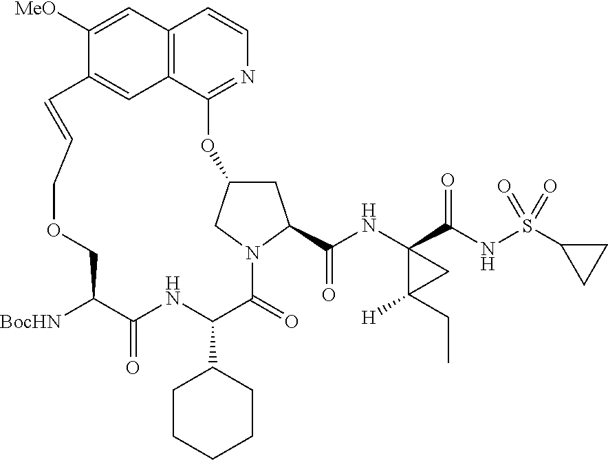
[BocHN]C1C(=O)NC(C2CCCCC2)C(=O)N2C(C(=O)NC3(C(=O)NS(C4CC4)(=O)=O)C(CC)([H])C3)CC(C2)OC2=NC=CC3=C2C=C(C([MeO])=C3)C=CCOC1
